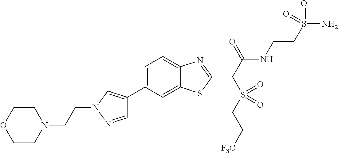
C1(C2=CN(CCN3CCOCC3)N=C2)=CC=C2C(=C1)SC(C(C(NCCS(N)(=O)=O)=O)S(=O)(CC[F3C])=O)=N2
